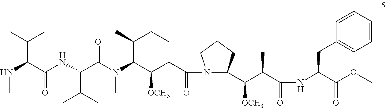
CNC(C(NC(C(N(C(C(CC(=O)N1C(C(C(C(NC(C(OC)=O)CC2=CC=CC=C2)=O)C)[OCH3])CCC1)[OCH3])C(CC)C)C)=O)C(C)C)=O)C(C)C
